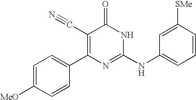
C1=CC(C2=C(C#N)C(=O)NC(NC3=CC=CC([SMe])=C3)=N2)=CC=C1[MeO]
